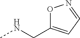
O1C(CNC)=CC=N1
